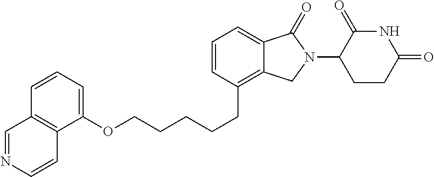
C1=CC(CCCCCOC2=CC=CC3=C2C=CN=C3)=C2C(=C1)C(=O)N(C1C(=O)NC(=O)CC1)C2
